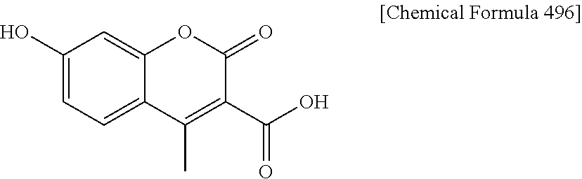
C1(O)=CC=C2C(=C1)OC(=O)C(C(=O)O)=C2C
